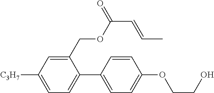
C1(COC(C=CC)=O)=CC([C3H7])=CC=C1C1=CC=C(OCCO)C=C1
